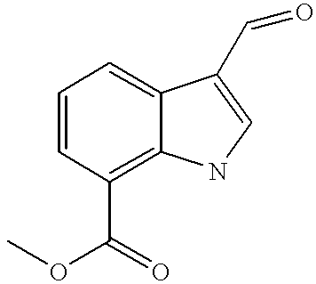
C1=CC(C(OC)=O)=C2C(=C1)C(C=O)=CN2
